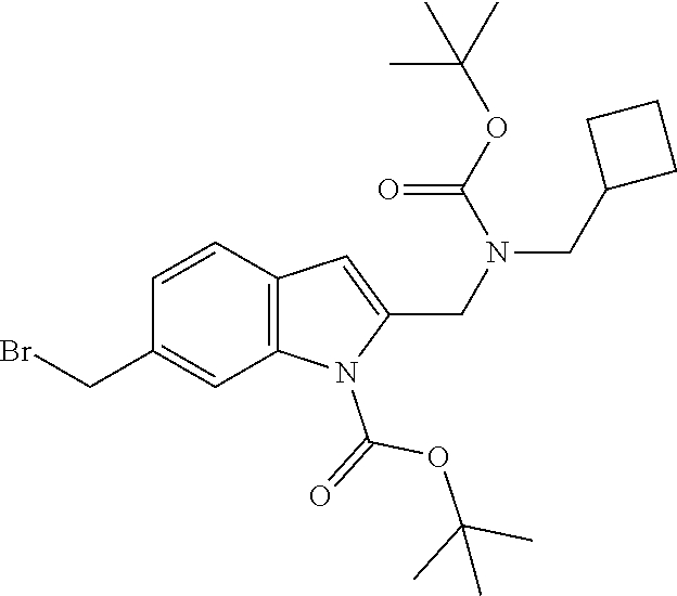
C1=CC2=C(C=C1CBr)N(C(=O)OC(C)(C)C)C(CN(CC1CCC1)C(OC(C)(C)C)=O)=C2
